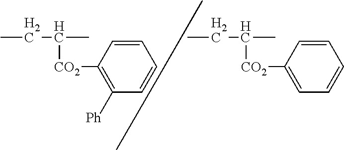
CCC(C)[CO2]C1=C([Ph])C=CC=C1.CCC(C)[CO2]C1=CC=CC=C1
